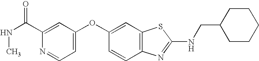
C1(C(NC)=O)=CC(OC2=CC3=C(C=C2)N=C(NCC2CCCCC2)S3)=CC=N1
